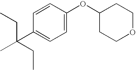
C1=CC(OC2CCOCC2)=CC=C1C(C)(CC)CC
